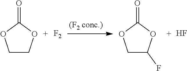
C1COC(=O)O1.[F2].C1C(F)OC(=O)O1.F
